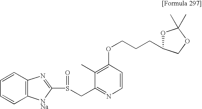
C1=CC2=C(C=C1)[NNa]C(S(CC1=NC=CC(OCCCC3OC(C)(C)OC3)=C1C)=O)=N2
